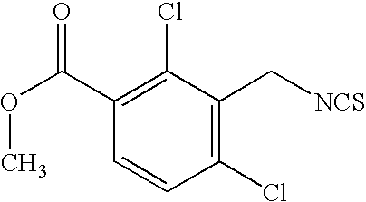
C1(Cl)=C(C[NCS])C(Cl)=C(C(OC)=O)C=C1
